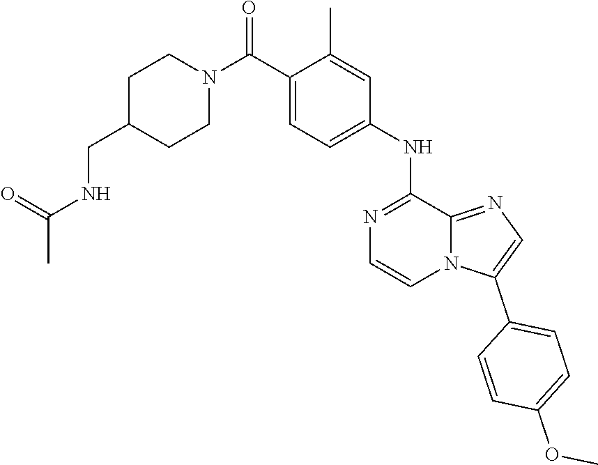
N1(C(C2=CC=C(NC3=NC=CN4C3=NC=C4C3=CC=C(OC)C=C3)C=C2C)=O)CCC(CNC(C)=O)CC1
